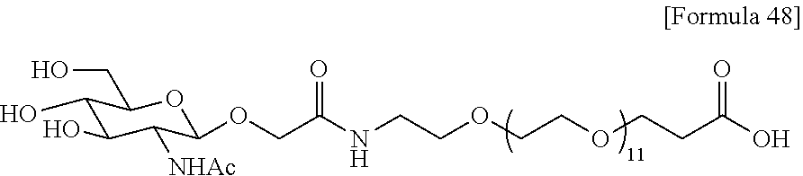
C1(O)C(O)C([NHAc])C(OCC(NCCOCCOCCC(=O)O)=O)OC1CO
